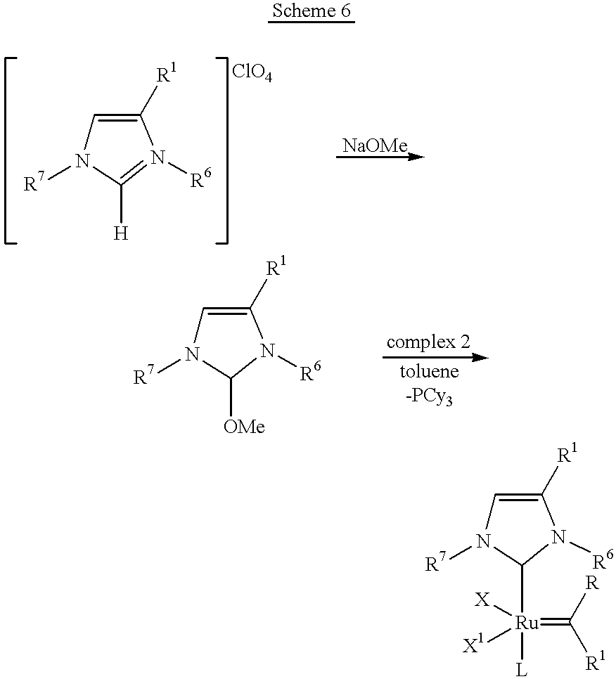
C1=C([R1])N([R6])=C([H])N1[R7].C1=C([R1])N([R6])C([OMe])N1[R7].C1=C([R1])N([R6])C([Ru](=C([R1])[R])([L])([X])[X1])N1[R7]
